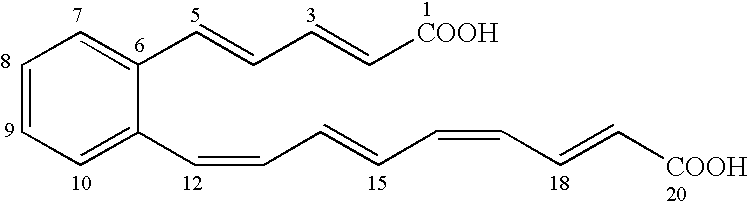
C1=CC=C(C=CC=CC=CC=C[COOH])C(C=CC=C[COOH])=C1
